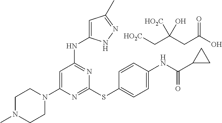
N1=C(SC2=CC=C(NC(C3CC3)=O)C=C2)N=C(NC2=CC(C)=NN2)C=C1N1CCN(C)CC1.C(C(CC(O)=O)([HO2C])O)[HO2C]
